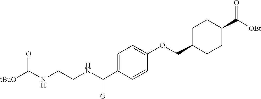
C1=C(C(NCCNC([tBuO])=O)=O)C=CC(OCC2CCC(C(=O)[OEt])CC2)=C1
